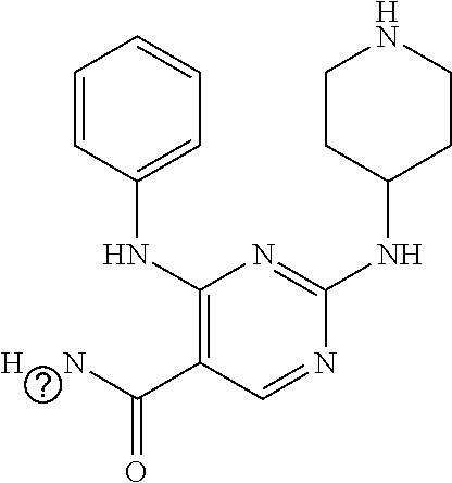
C1(NC2=CC=CC=C2)=C(C([H     N])=O)C=NC(NC2CCNCC2)=N1
